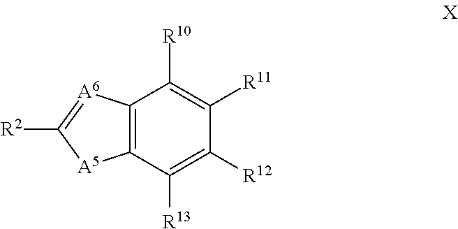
C12=C(C([R13])=C([R12])C([R11])=C1[R10])[A5]C([R2])=[A6]2
